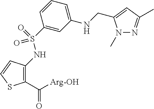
C1(C([Arg-OH])=O)=C(NS(C2=CC(NCC3=CC(C)=NN3C)=CC=C2)(=O)=O)C=CS1
